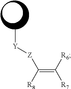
C[Y][Z]C(=C([R6])[R7])[R8]
